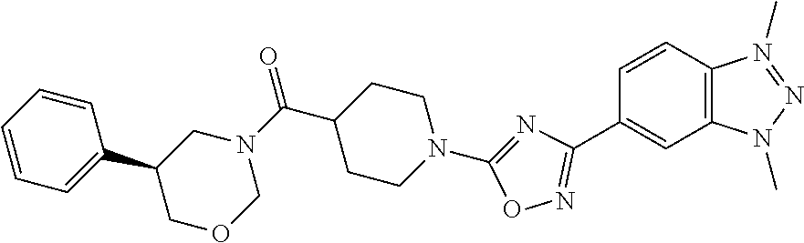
C1=CC2=C(C=C1C1=NOC(N3CCC(C(N4CC(C5=CC=CC=C5)COC4)=O)CC3)=N1)N(C)N=N2C
